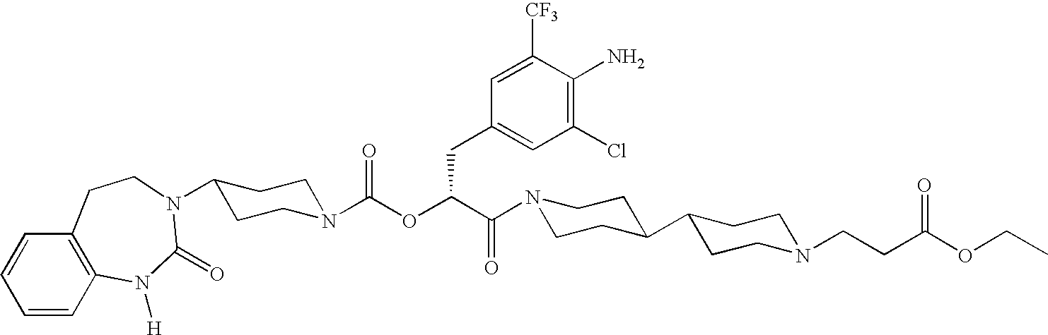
N1(C(C(OC(N2CCC(N3C(=O)N([H])C4=C(C=CC=C4)CC3)CC2)=O)CC2=CC(Cl)=C(N)C([CF3])=C2)=O)CCC(C2CCN(CCC(OCC)=O)CC2)CC1
